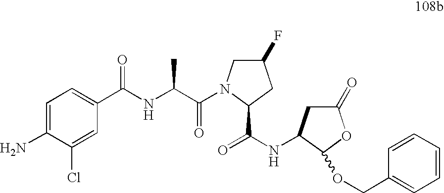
C1=C(N)C(Cl)=CC(C(NC(C(=O)N2CC(F)CC2C(NC2CC(=O)OC2OCC2=CC=CC=C2)=O)C)=O)=C1
